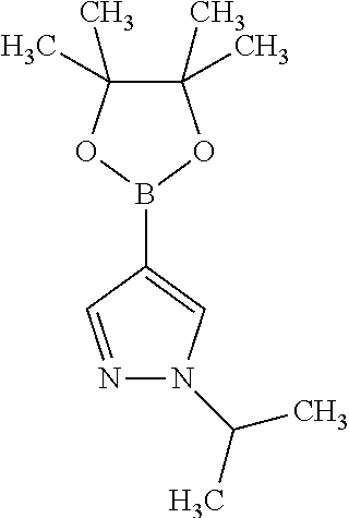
B1(C2=CN(C(C)C)N=C2)OC(C)(C)C(C)(C)O1
